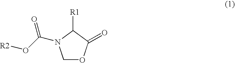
C1OC(=O)C([R1])N1C(O[R2])=O
